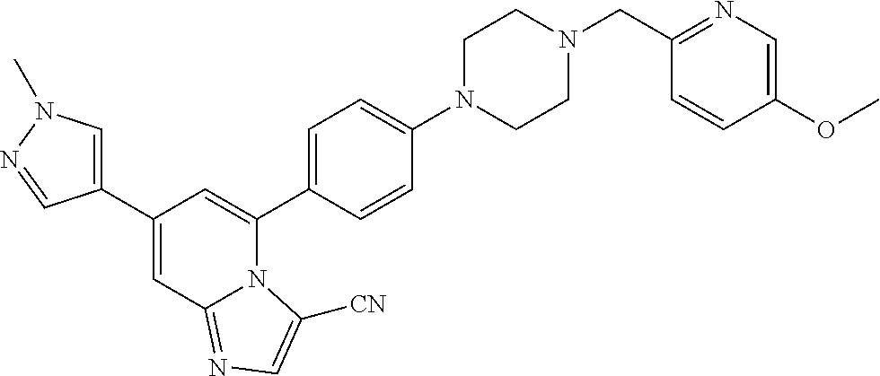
C1(C2=CN(C)N=C2)=CC2=NC=C([CN])N2C(C2=CC=C(N3CCN(CC4=NC=C(OC)C=C4)CC3)C=C2)=C1
